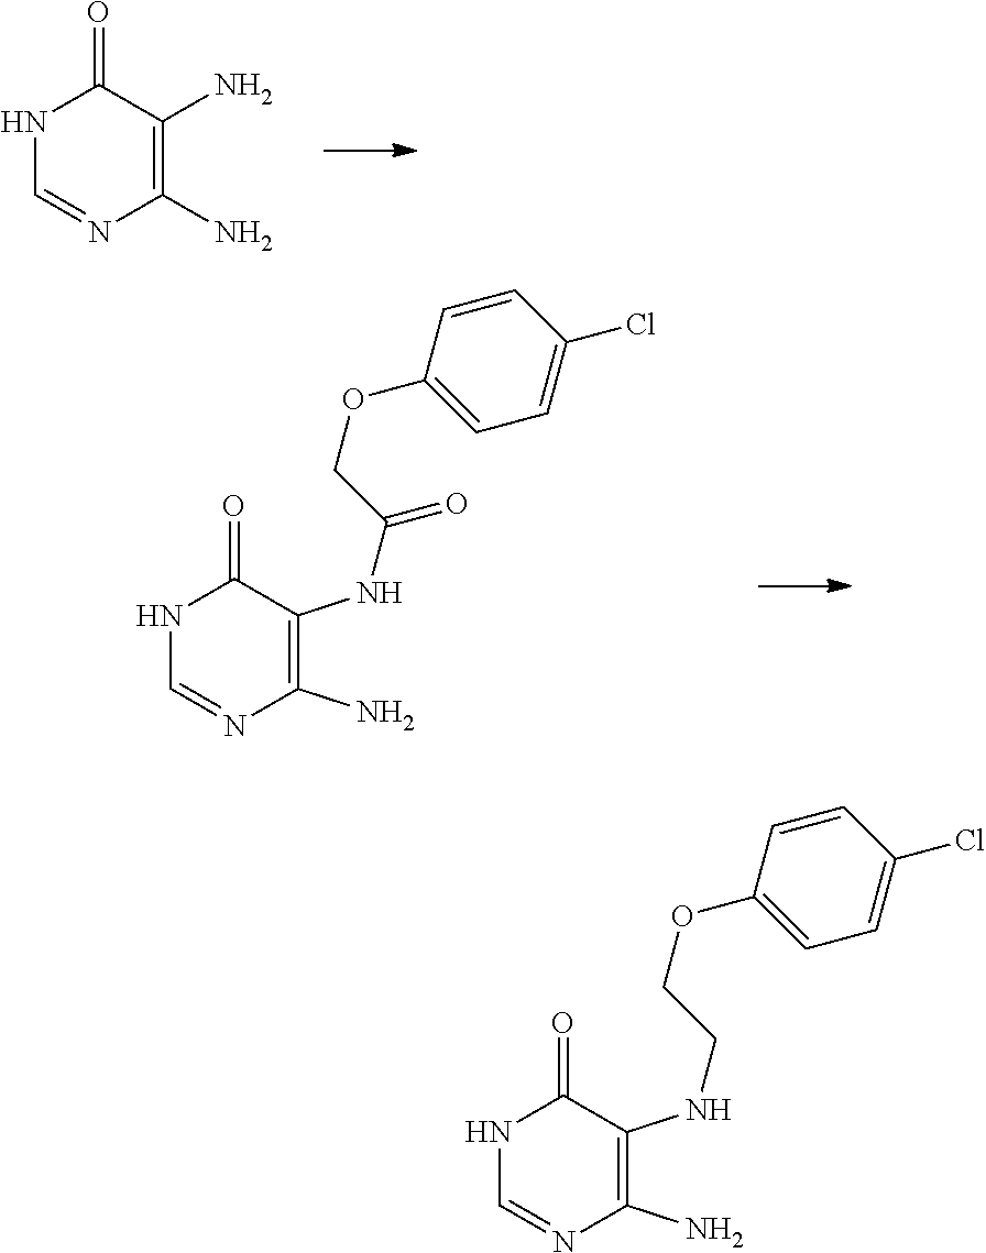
C1(N)=C(N)C(=O)NC=N1.C1(N)=C(NC(COC2=CC=C(Cl)C=C2)=O)C(=O)NC=N1.C1(N)=C(NCCOC2=CC=C(Cl)C=C2)C(=O)NC=N1
